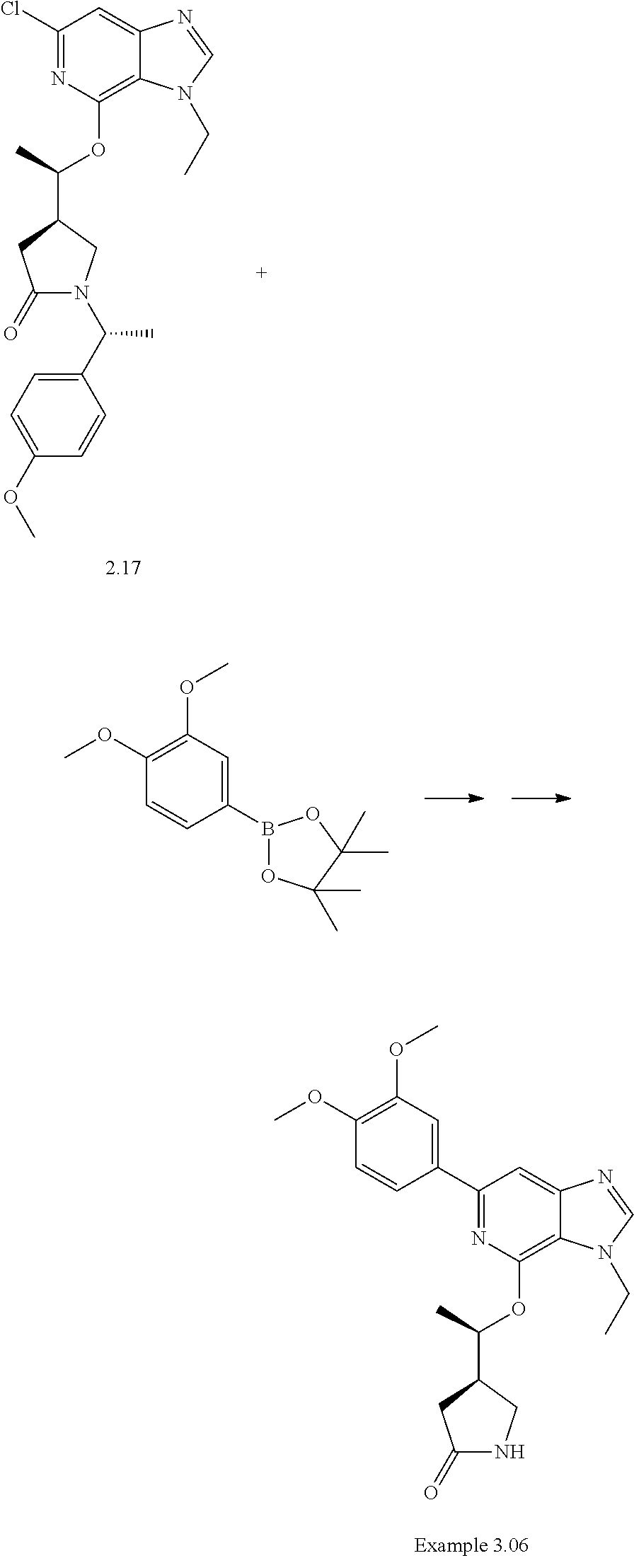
C1(C2=CC(OC)=C(OC)C=C2)=NC(OC(C2CC(=O)NC2)C)=C2C(=C1)N=CN2CC.ClC1=NC(OC(C2CC(=O)N(C(C3=CC=C(OC)C=C3)C)C2)C)=C2C(=C1)N=CN2CC.B1(C2=CC(OC)=C(OC)C=C2)OC(C)(C)C(C)(C)O1
